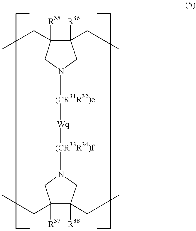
C1([R36])(CC)C([R35])(CC)CN([(CR31R32)e][Wq][(CR33R34)f]N2CC([R38])(CC)C([R37])(CC)C2)C1
